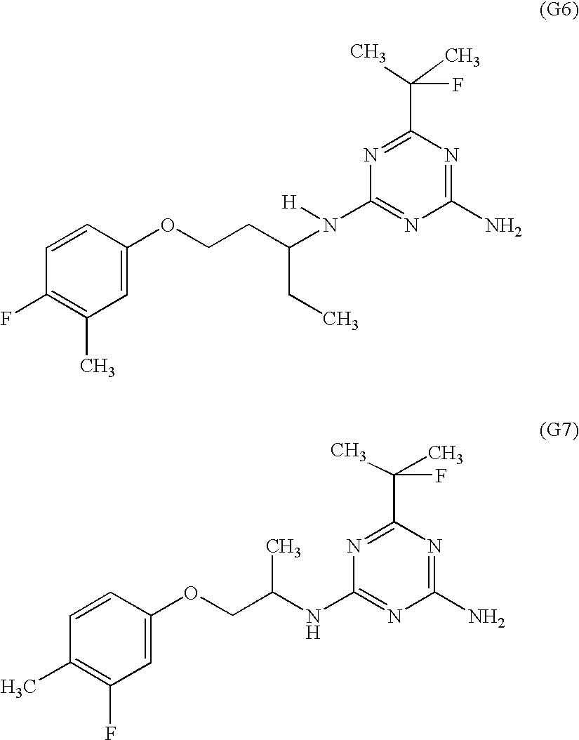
C1=C(OCC(NC2=NC(N)=NC(C(C)(C)F)=N2)C)C=CC(C)=C1F.C1=C(OCCC(N([H])C2=NC(N)=NC(C(C)(C)F)=N2)CC)C=CC(F)=C1C
